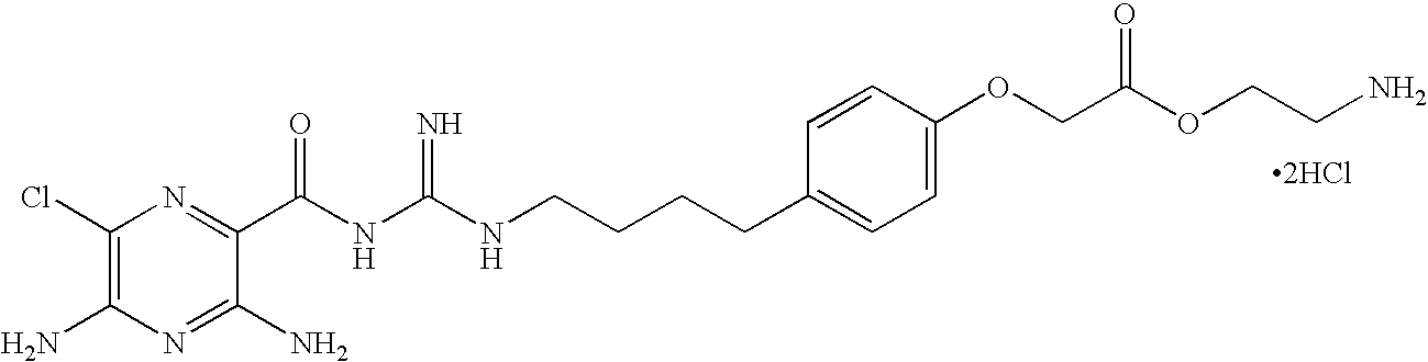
C1(Cl)=C(N)N=C(N)C(C(NC(NCCCCC2=CC=C(OCC(OCCN)=O)C=C2)=N)=O)=N1.[2HCl]
